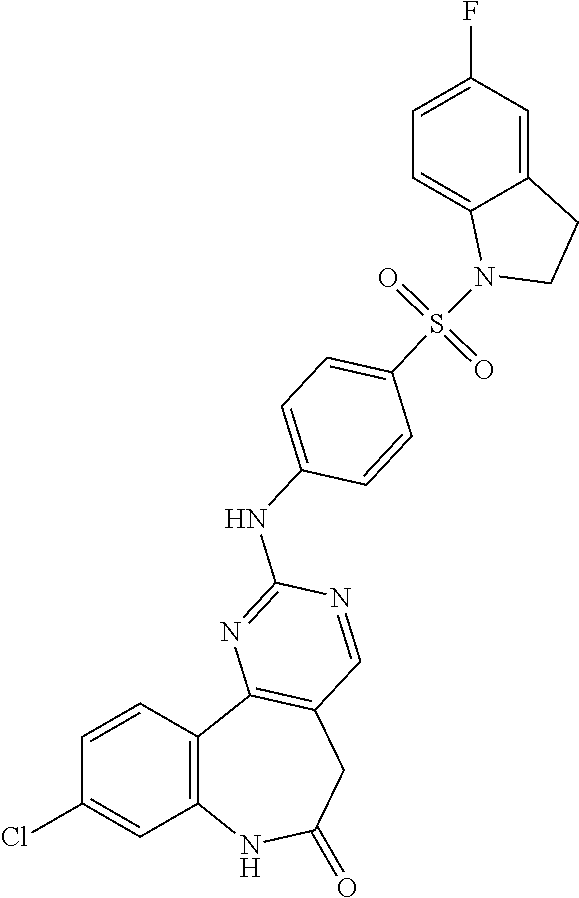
C1=CC2=C(C=C1Cl)NC(=O)CC1=C2N=C(NC2=CC=C(S(=O)(=O)N3C4=CC=C(F)C=C4CC3)C=C2)N=C1
